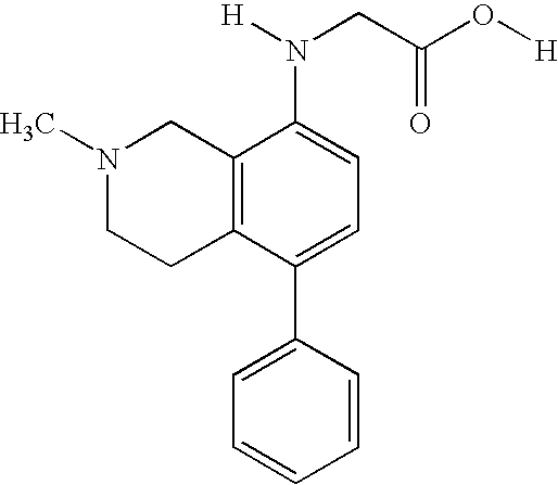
C12=C(C(C3=CC=CC=C3)=CC=C1N(CC(O[H])=O)[H])CCN(C)C2
